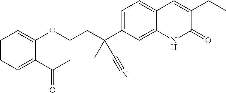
C(C(C1=CC=C2C(=C1)NC(=O)C(CC)=C2)(C)C#N)COC1=CC=CC=C1C(C)=O
